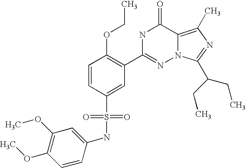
C1=CC(S(NC2=CC(OC)=C(OC)C=C2)(=O)=O)=CC(C2=NN3C(=C(C)N=C3C(CC)CC)C(=O)N2)=C1OCC
